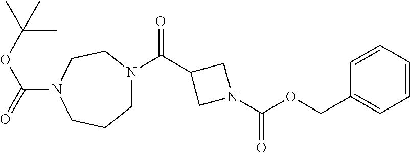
C1N(C(C2CN(C(OCC3=CC=CC=C3)=O)C2)=O)CCN(C(OC(C)(C)C)=O)CC1
